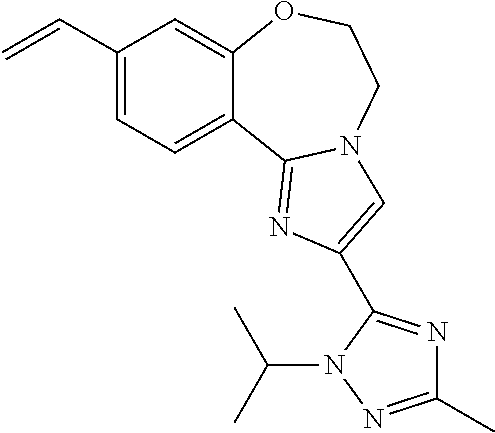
C1(C=C)=CC=C2C(=C1)OCCN1C2=NC(C2=NC(C)=NN2C(C)C)=C1
